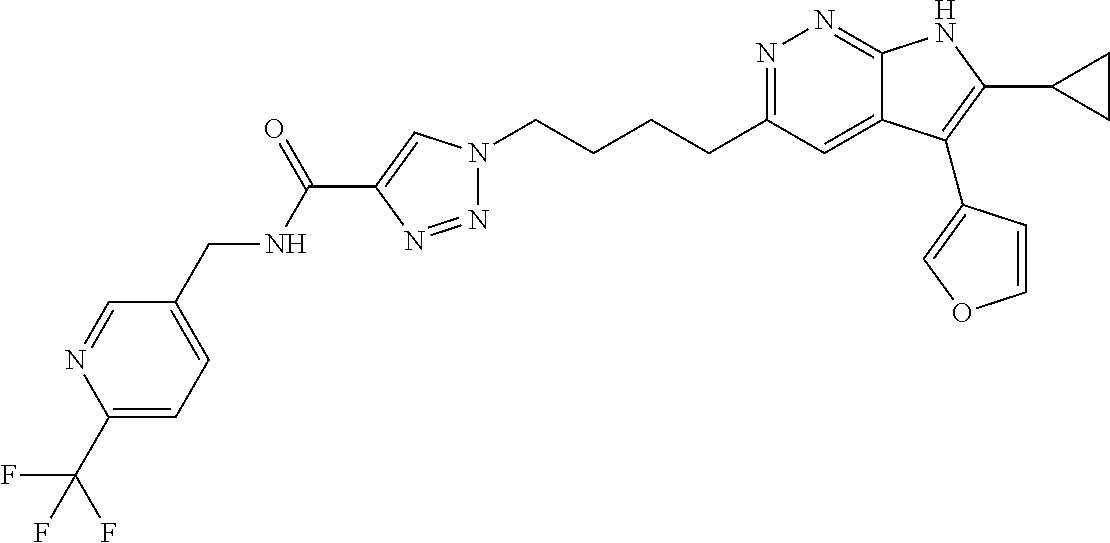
N1=C(CCCCN2N=NC(C(NCC3=CC=C(C(F)(F)F)N=C3)=O)=C2)C=C2C(=N1)NC(C1CC1)=C2C1=COC=C1
